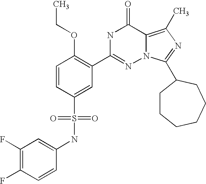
C1(NS(C2=CC(C3=NN4C(=C(C)N=C4C4CCCCCC4)C(=O)N3)=C(OCC)C=C2)(=O)=O)=CC(F)=C(F)C=C1
